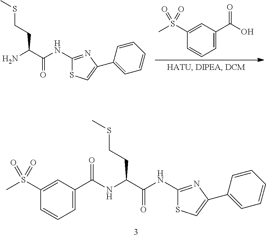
C1(NC(=O)C(N)CCSC)=NC(C2=CC=CC=C2)=CS1.C1=CC(S(C)(=O)=O)=CC(C(=O)O)=C1.C(=O)(NC(C(NC1=NC(C2=CC=CC=C2)=CS1)=O)CCSC)C1=CC=CC(S(C)(=O)=O)=C1
